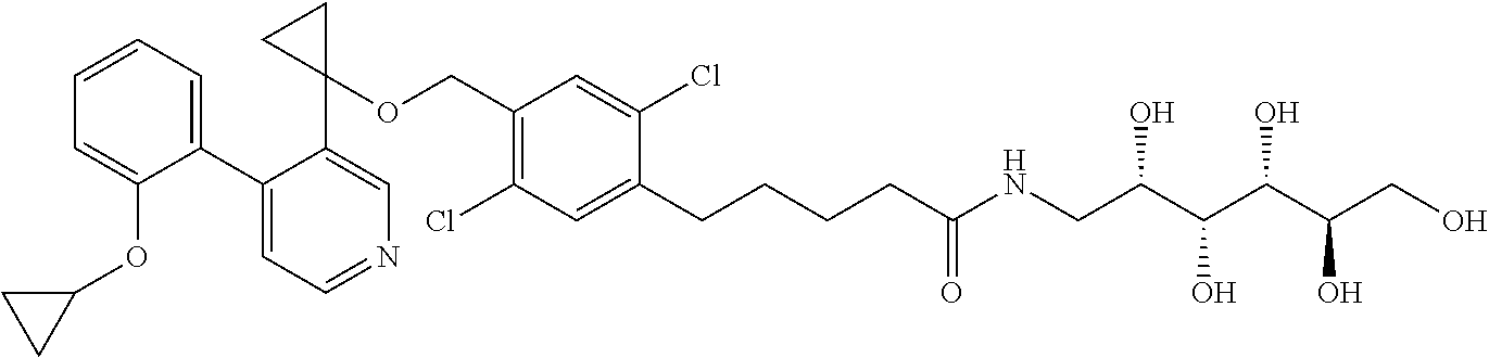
C1(C2=CC=CC=C2OC2CC2)=CC=NC=C1C1(OCC2=C(Cl)C=C(CCCCC(NCC(C(O)C(O)C(CO)O)O)=O)C(Cl)=C2)CC1
